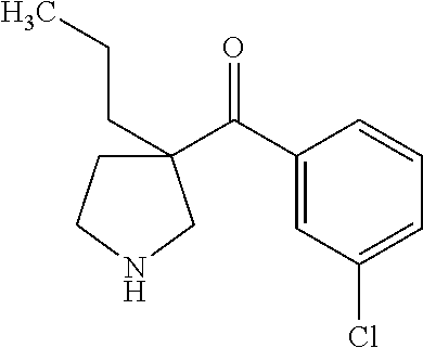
C(=O)(C1(CCC)CCNC1)C1=CC(Cl)=CC=C1
